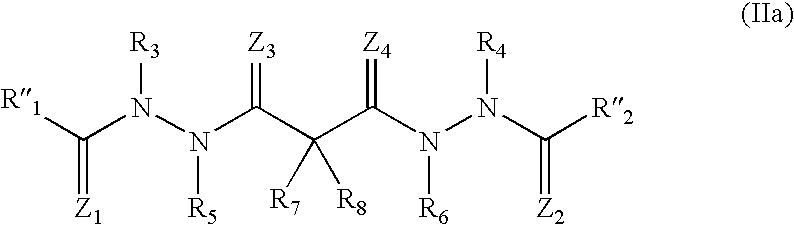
C(N(N(C(C(C(N(N(C([R2])=[Z2])[R4])[R6])=[Z4])([R7])[R8])=[Z3])[R5])[R3])([R1])=[Z1]
